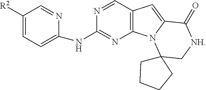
C12=C(C=NC(NC3=CC=C([R2])C=N3)=N1)C=C1N2C2(C[NH]C1=O)CCCC2
